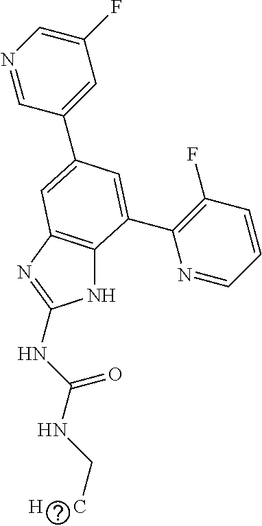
N1C2=C(N=C1NC(NC[H      C])=O)C=C(C1=CC(F)=CN=C1)C=C2C1=C(F)C=CC=N1
